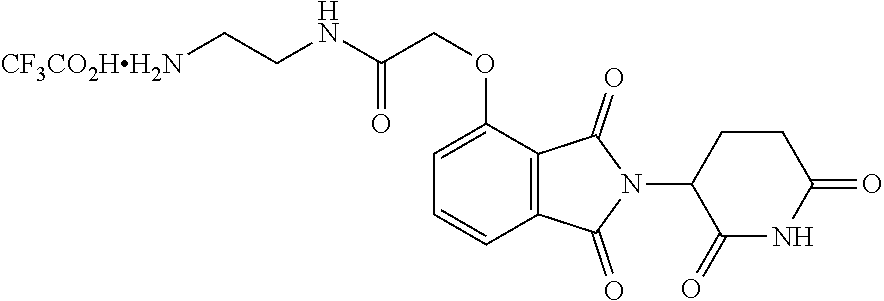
[CF3CO2HH2N]CCNC(COC1=CC=CC2=C1C(=O)N(C1C(=O)NC(=O)CC1)C2=O)=O
